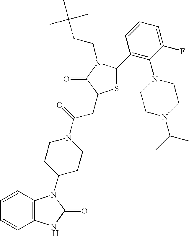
[H].C12=C(C=CC=C1)N(C1CCN(C(=O)CC3SC(C4=C(N5CCN(C(C)C)CC5)C(F)=CC=C4)N(CCC(C)(C)C)C3=O)CC1)C(=O)N2
